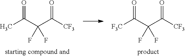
CC(C(C([CF3])=O)(F)F)=O.[F3C]C(C(C([CF3])=O)(F)F)=O
